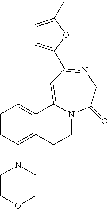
C1=CC(N2CCOCC2)=C2C(=C1)C1=CC(C3=CC=C(C)O3)=NCC(=O)N1CC2
